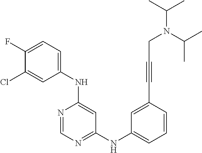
C1(F)=CC=C(NC2=CC(NC3=CC=CC(C#CCN(C(C)C)C(C)C)=C3)=NC=N2)C=C1Cl
